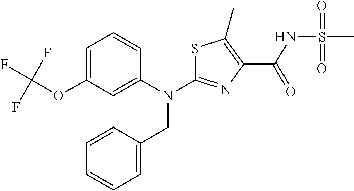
C1=C(OC(F)(F)F)C=C(N(CC2=CC=CC=C2)C2=NC(C(=O)NS(C)(=O)=O)=C(C)S2)C=C1
